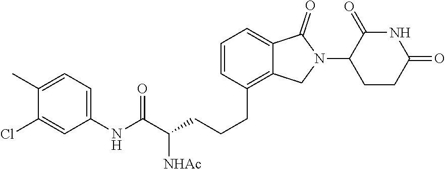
C(C(CCCC1=C2C(=CC=C1)C(=O)N(C1CCC(=O)NC1=O)C2)[NHAc])(NC1=CC=C(C)C(Cl)=C1)=O
